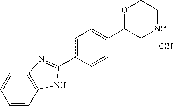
C1=C(C2=NC3=C(C=CC=C3)N2)C=CC(C2CNCCO2)=C1.Cl
